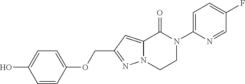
C1=CC(OCC2=NN3C(=C2)C(=O)N(C2=CC=C(F)C=N2)CC3)=CC=C1O
